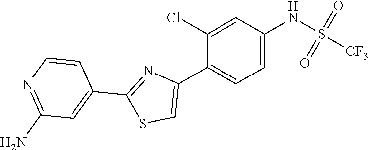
C1=C(NS(=O)(=O)[CF3])C=C(Cl)C(C2=CSC(C3=CC(N)=NC=C3)=N2)=C1
